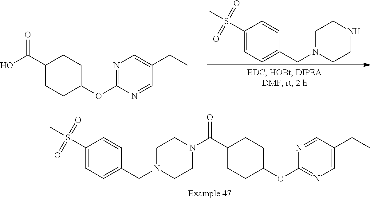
C1(S(C)(=O)=O)=CC=C(CN2CCNCC2)C=C1.C1(C(O)=O)CCC(OC2=NC=C(CC)C=N2)CC1.C1(S(C)(=O)=O)=CC=C(CN2CCN(C(C3CCC(OC4=NC=C(CC)C=N4)CC3)=O)CC2)C=C1
